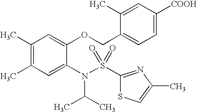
C1(C)=C(C)C=C(N(S(=O)(=O)C2=NC(C)=CS2)C(C)C)C(OCC2=CC=C([COOH])C=C2C)=C1
